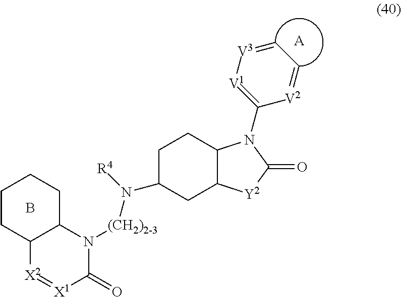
[A].C1(N([R4])[(CH2)2-3]N2C3C([X2]=[X1]C2=O)CCCC3)CC2C(CC1)N(C1=[V1][V3]=CC=[V2]1)C(=O)[Y2]2.B
